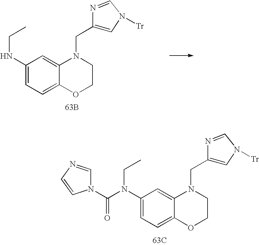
C1=C(NCC)C=C2C(=C1)OCCN2CC1=CN([Tr])C=N1.[63B].C1=C(N(CC)C(N2C=NC=C2)=O)C=C2C(=C1)OCCN2CC1=CN([Tr])C=N1.[63C]
